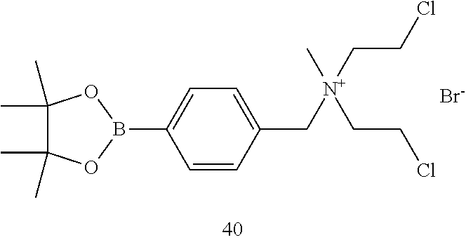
C1=CC(C[N+](CCCl)(CCCl)C)=CC=C1B1OC(C)(C)C(C)(C)O1.[Br-]
